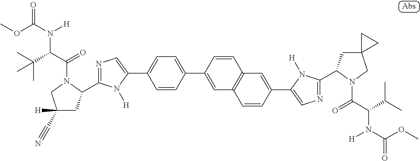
COC(=O)N(C(C(C)(C)C)C(=O)N1C(C2=NC=C(C3=CC=C(C4=CC5=C(C=C4)C=C(C4=CN=C(C6CC7(CN6C(=O)C(N([H])C(=O)OC)C(C)C)CC7)N4[H])C=C5)C=C3)N2[H])CC([H])(C#N)C1)[H]
